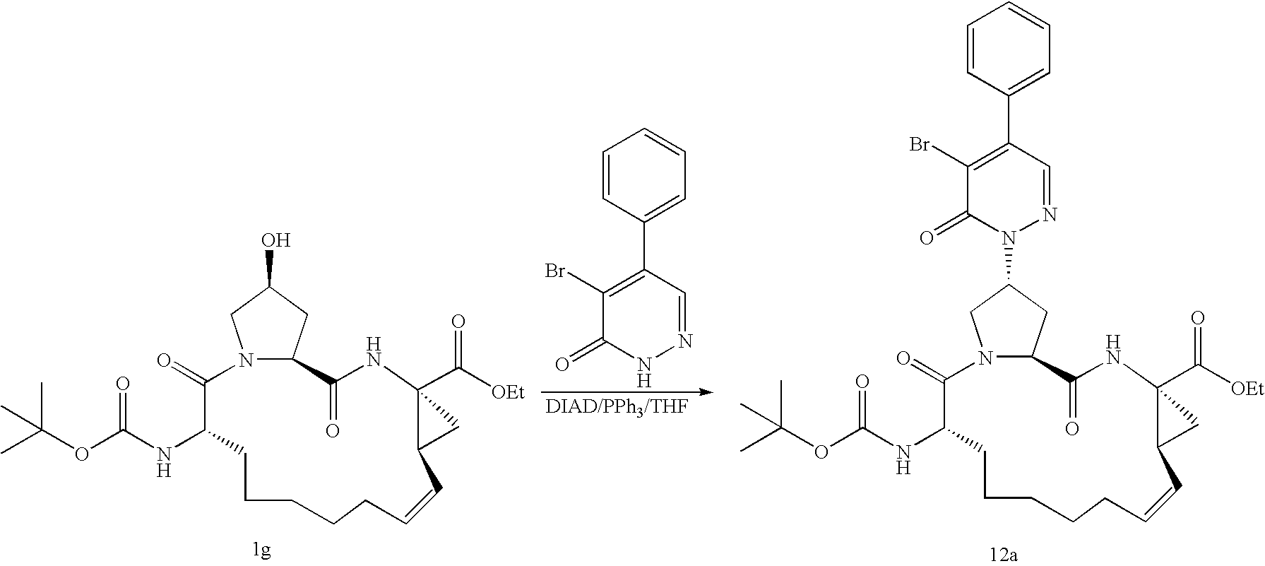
C1=CC(C2=C(Br)C(=O)NN=C2)=CC=C1.N12C(CC(O)C1)C(=O)NC1(C([OEt])=O)C(C=CCCCCCC(NC(OC(C)(C)C)=O)C2=O)C1.N12C(CC(N3N=CC(C4=CC=CC=C4)=C(Br)C3=O)C1)C(=O)NC1(C([OEt])=O)C(C=CCCCCCC(NC(OC(C)(C)C)=O)C2=O)C1
